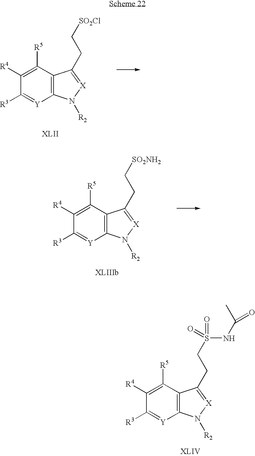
C1([R4])=C([R5])C2=C([Y]=C1[R3])N([R2])[X]=C2CC[SO2Cl].C1([R4])=C([R5])C2=C([Y]=C1[R3])N([R2])[X]=C2CC[SO2NH2].C1([R4])=C([R5])C2=C([Y]=C1[R3])N([R2])[X]=C2CCS(NC(C)=O)(=O)=O
